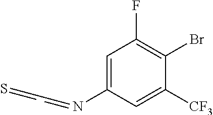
N(C1=CC(F)=C(Br)C([CF3])=C1)=CC=S
